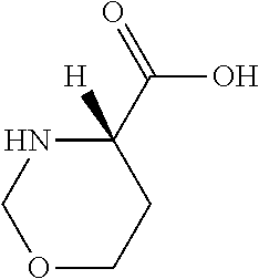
O1CCC(C(=O)O)([H])NC1
